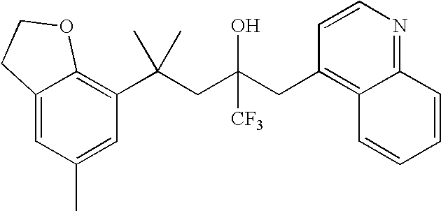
C12=CC(C)=CC(C(CC(CC3=C4C(=NC=C3)C=CC=C4)(O)[CF3])(C)C)=C1OCC2
